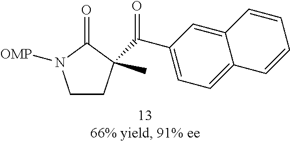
C1CC(C(C2=CC=C3C(=C2)C=CC=C3)=O)(C)C(=O)N1[OMP]
